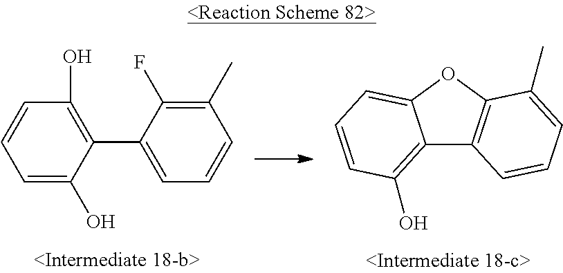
C1=C(O)C(C2=CC=CC(C)=C2F)=C(O)C=C1.C12=C(O)C=CC=C1OC1=C2C=CC=C1C
